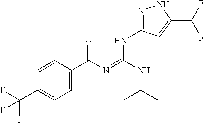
C1=CC(C(N=C(NC(C)C)NC2=NNC(C(F)F)=C2)=O)=CC=C1C(F)(F)F
